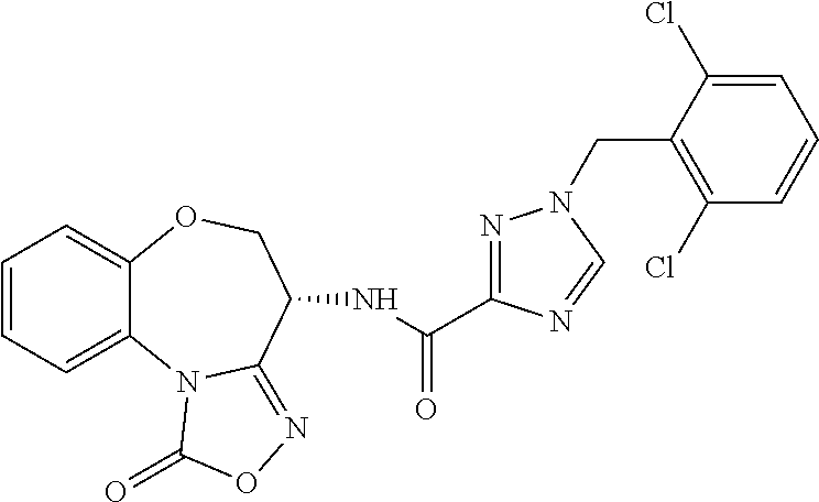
C1=CC=C2C(=C1)OCC(NC(=O)C1=NN(CC3=C(Cl)C=CC=C3Cl)C=N1)C1=NOC(=O)N21
